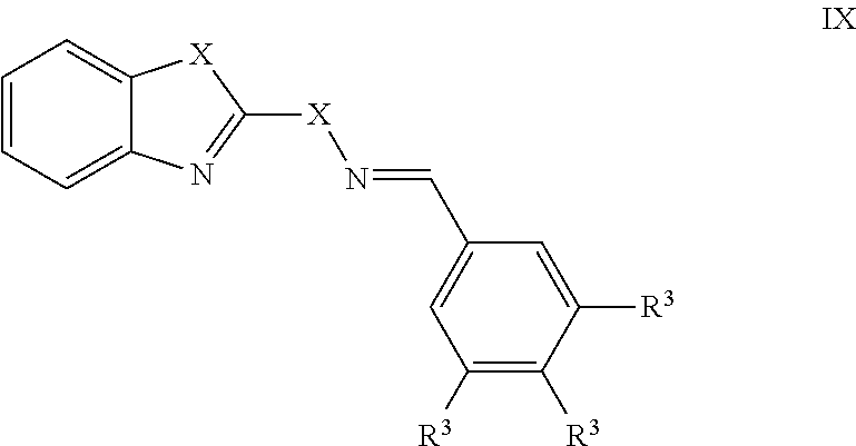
C1=CC=C2C(=C1)[X]C([X]N=CC1=CC([R3])=C([R3])C([R3])=C1)=N2
